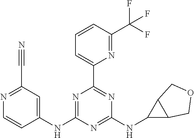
C1(NC2=NC(C3=CC=CC(C(F)(F)F)=N3)=NC(NC3C4C3COC4)=N2)=CC(C#N)=NC=C1
